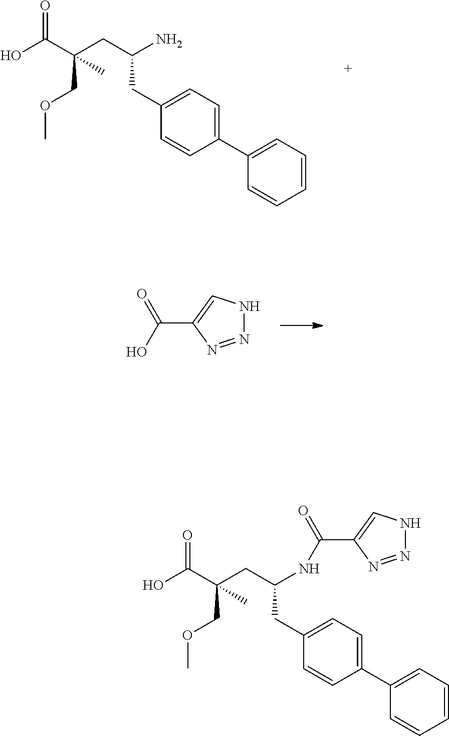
OC(C(CC(N)CC1=CC=C(C2=CC=CC=C2)C=C1)(COC)C)=O.N1=NC(C(O)=O)=CN1.C(C(CC(NC(=O)C1=CNN=N1)CC1=CC=C(C2=CC=CC=C2)C=C1)(COC)C)(=O)O
